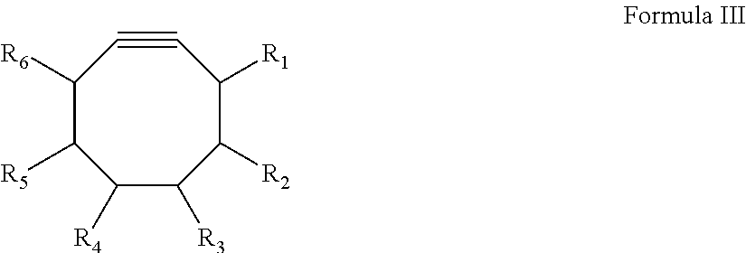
C1([R4])C([R5])C([R6])C#CC([R1])C([R2])C1[R3]
